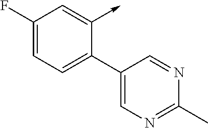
C1(F)=CC=C(C2=CN=C(C)N=C2)C(->C)=C1
